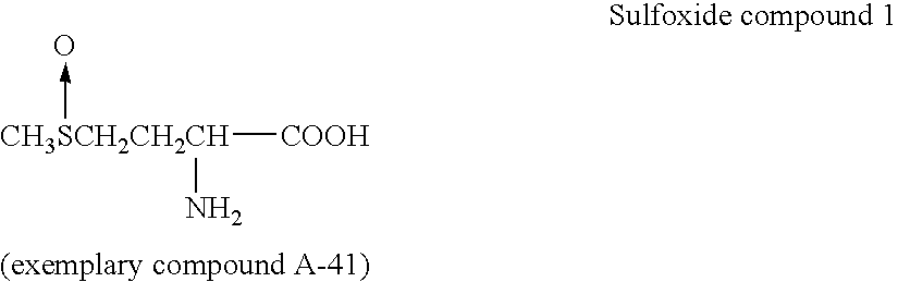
[CH3SCH2CH2CH]([COOH])(N)->O
